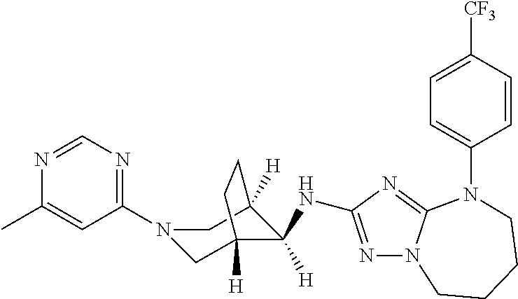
C1(N2CC3([H])C([H])(NC4=NN5C(=N4)N(C4=CC=C([CF3])C=C4)CCCC5)C([H])(C2)CC3)=NC=NC(C)=C1
